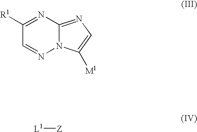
N12C(=NC=C1[M1])N=C([R1])C=N2.[L1][Z]
